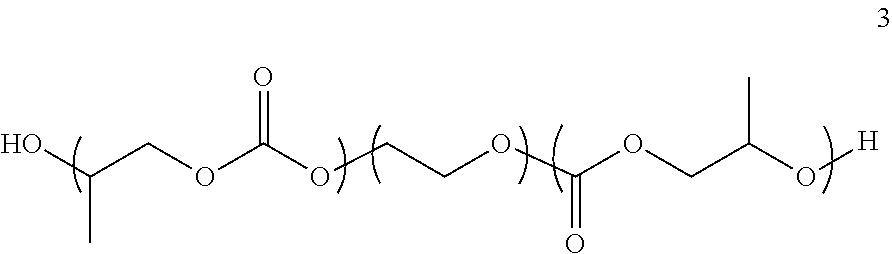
OC(COC(OCCOC(OCC(C)O[H])=O)=O)C
